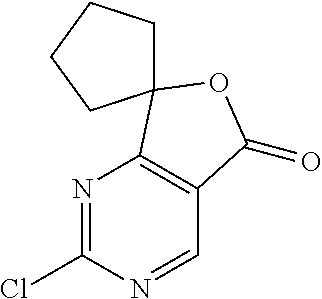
N1=C(Cl)N=CC2=C1C1(OC2=O)CCCC1
